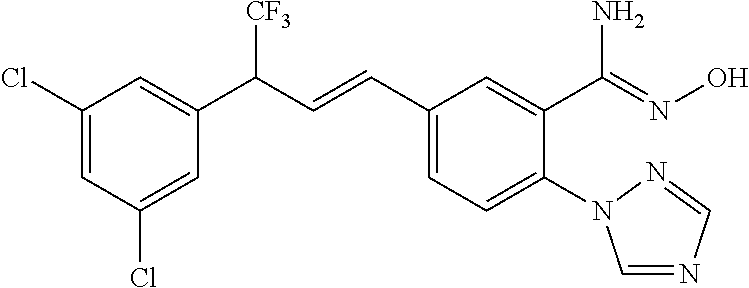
C1(Cl)=CC(Cl)=CC(C(C=CC2=CC=C(N3C=NC=N3)C(C(N)=NO)=C2)[CF3])=C1
